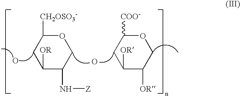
C1([OR])C(N[Z])COC([CH2OSO3-])C1.O.O.C1([OR])C([OR])COC([COO-])C1
